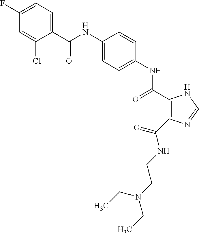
C(NC1=CC=C(NC(=O)C2=C(C(NCCN(CC)CC)=O)N=CN2)C=C1)(=O)C1=CC=C(F)C=C1Cl
